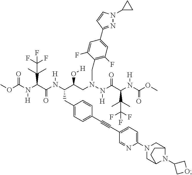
N1=C(C2=CC(F)=C(CN(CC(C(N(C(C(C(C)(C)C(F)(F)F)N([H])C(=O)OC)=O)[H])CC3=CC=C(C#CC4=CC=C(N5CC6N(C7COC7)C(C5)CC6)N=C4)C=C3)O[H])N(C(C(N(C(OC)=O)[H])C(C)(C)C(F)(F)F)=O)[H])C(F)=C2)C=CN1C1CC1
